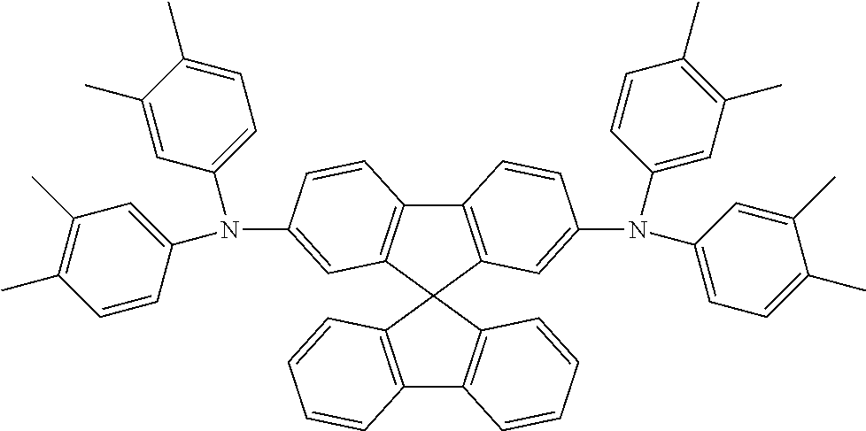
C12=C(C3(C4=C1C=CC=C4)C1=C(C4=C3C=C(N(C3=CC=C(C)C(C)=C3)C3=CC(C)=C(C)C=C3)C=C4)C=CC(N(C3=CC=C(C)C(C)=C3)C3=CC(C)=C(C)C=C3)=C1)C=CC=C2
